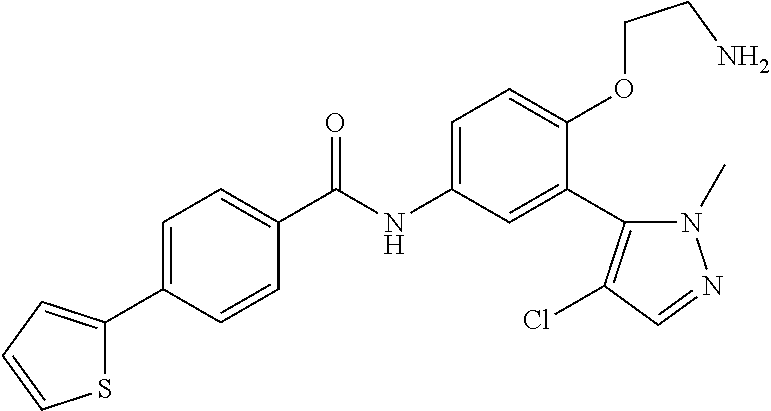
C1=CC(C2=CC=CS2)=CC=C1C(=O)NC1=CC=C(OCCN)C(C2=C(Cl)C=NN2C)=C1
